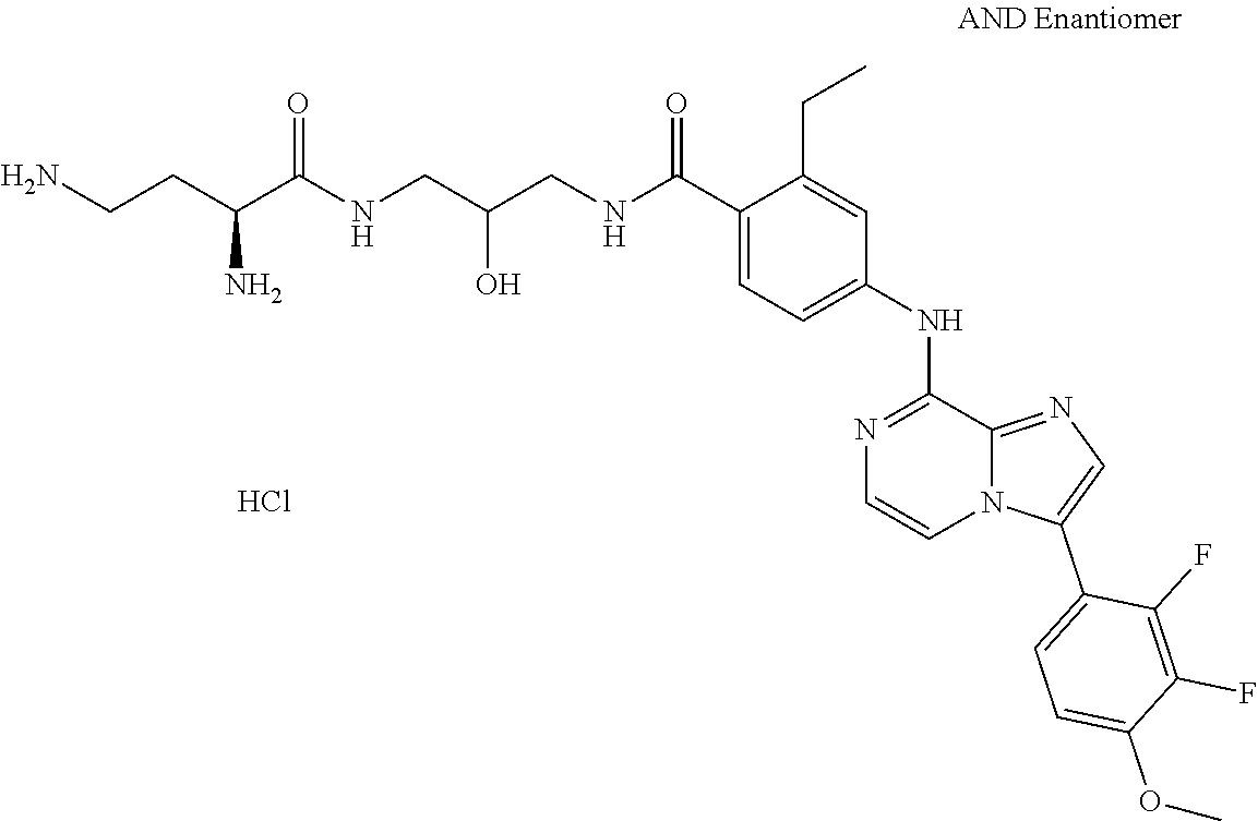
O(C1=CC=C(C2=CN=C3N2C=CN=C3NC2=CC=C(C(=O)NCC(CNC(C(CCN)N)=O)O)C(CC)=C2)C(F)=C1F)C.Cl
